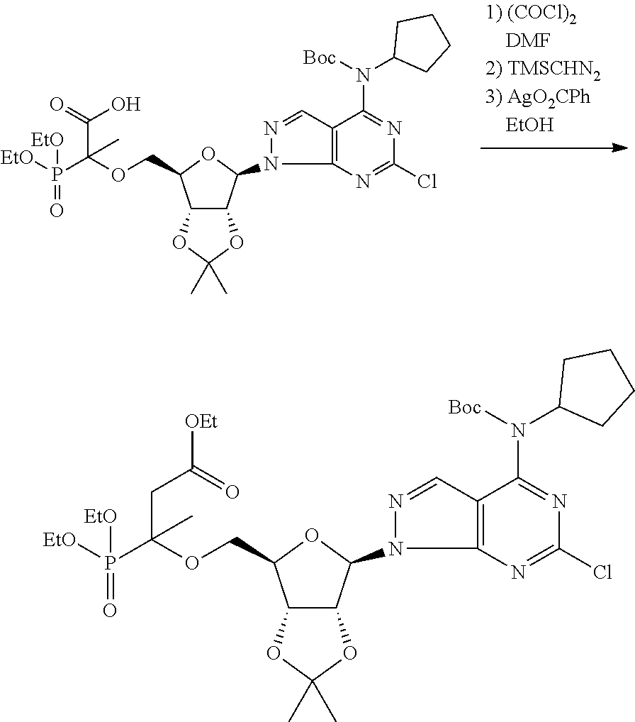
C12C(OC(C)(C)O1)C(N1C3=C(C=N1)C(N(C1CCCC1)[Boc])=NC(Cl)=N3)OC2COC(P(=O)([EtO])[EtO])(C)C(O)=O.C12C(OC(C)(C)O1)C(N1C3=C(C=N1)C(N(C1CCCC1)[Boc])=NC(Cl)=N3)OC2COC(P(=O)([EtO])[EtO])(CC([OEt])=O)C
